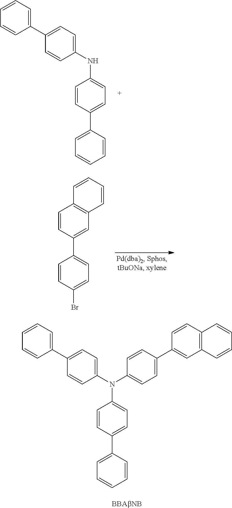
C1=CC(NC2=CC=C(C3=CC=CC=C3)C=C2)=CC=C1C1=CC=CC=C1.C1=CC(C2=CC3=C(C=CC=C3)C=C2)=CC=C1Br.C1=CC(N(C2=CC=C(C3=CC=CC=C3)C=C2)C2=CC=C(C3=CC4=C(C=C3)C=CC=C4)C=C2)=CC=C1C1=CC=CC=C1
